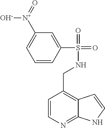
C1=CN=C2C(=C1CNS(=O)(=O)C1=CC([N+]([O-])=O)=CC=C1)C=CN2
